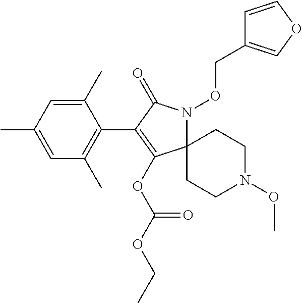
C12(N(OCC3=COC=C3)C(=O)C(C3=C(C)C=C(C)C=C3C)=C1OC(OCC)=O)CCN(OC)CC2
